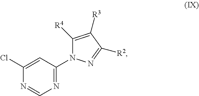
C1(Cl)=CC(N2C([R4])=C([R3])C([R2])=N2)=NC=N1
